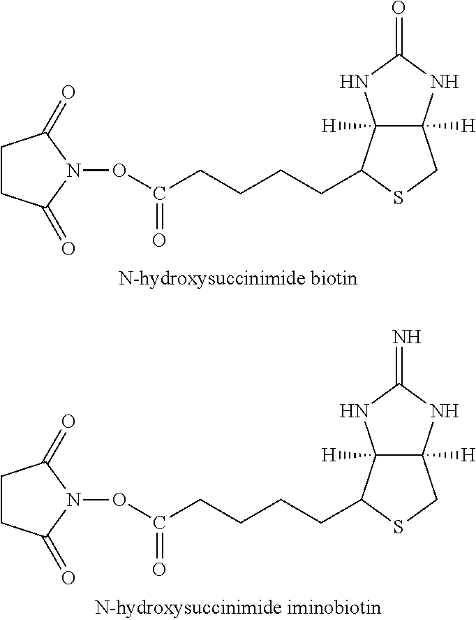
C1CC(=O)N(OC(CCCCC2C3([H])C([H])(CS2)NC(=O)N3)=O)C1=O.C1CC(=O)N(OC(CCCCC2C3([H])C([H])(CS2)NC(=N)N3)=O)C1=O
